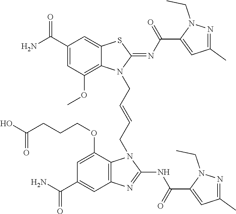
NC(C1=CC(OC)=C2C(=C1)SC(=NC(=O)C1=CC(C)=NN1CC)N2CC=CCN1C2=C(C=C(C(N)=O)C=C2OCCCC(O)=O)N=C1NC(=O)C1=CC(C)=NN1CC)=O
